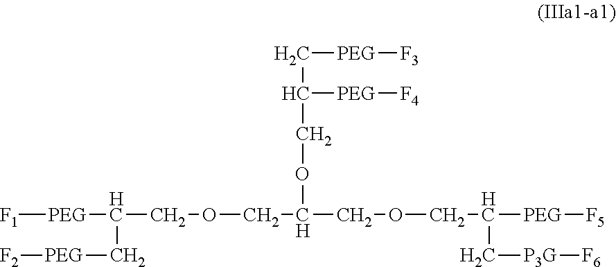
[F1][PEG]C(COCC(COCC([PEG][F5])C[P3G][F6])OCC([PEG][F4])C[PEG][F3])C[PEG][F2]
